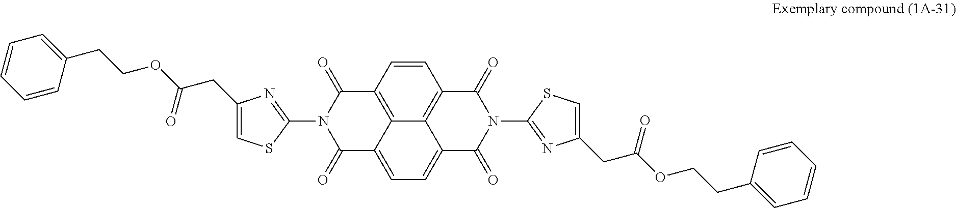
C1=CC2=C3C4=C1C(=O)N(C1=NC(CC(OCCC5=CC=CC=C5)=O)=CS1)C(=O)C4=CC=C3C(=O)N(C1=NC(CC(OCCC3=CC=CC=C3)=O)=CS1)C2=O
